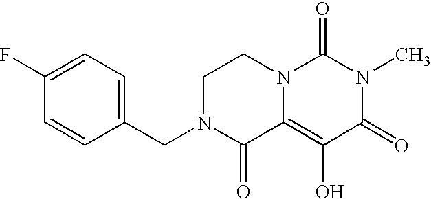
C1=CC(CN2C(=O)C3=C(O)C(=O)N(C)C(=O)N3CC2)=CC=C1F
